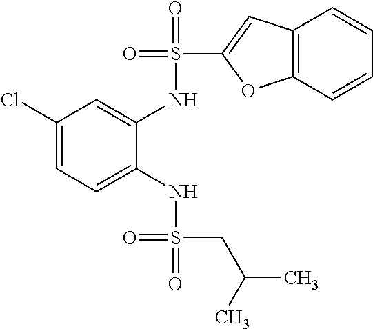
C1(Cl)=CC=C(NS(=O)(=O)CC(C)C)C(NS(=O)(C2=CC3=C(O2)C=CC=C3)=O)=C1
